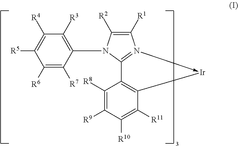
C1([R6])=C([R7])C(N2C([R2])=C([R1])N3->[Ir]C4=C(C=32)C([R8])=C([R9])C([R10])=C4[R11])=C([R3])C([R4])=C1[R5]
